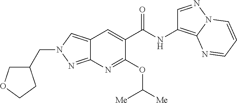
C1(OC([Me])[Me])=NC2=NN(CC3COCC3)C=C2C=C1C(NC1=C2N(N=C1)C=CC=N2)=O
